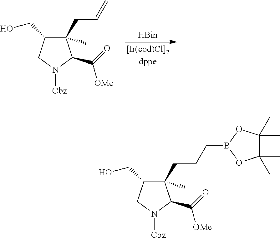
C1(C(=O)[OMe])C(C)(CC=C)C(CO)CN1[Cbz].C1(C(=O)[OMe])C(C)(CCCB2OC(C)(C)C(C)(C)O2)C(CO)CN1[Cbz]
